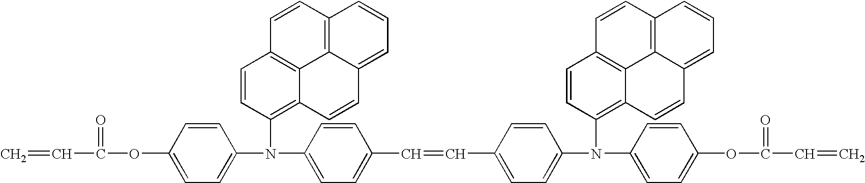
C=CC(=O)OC1=CC=C(N(C2=C3C4=C(C=C2)C=CC2=C4C(=CC=C2)C=C3)C2=CC=C(C=CC3=CC=C(N(C4=C5C6=C(C=C4)C=CC4=C6C(=CC=C4)C=C5)C4=CC=C(OC(=O)C=C)C=C4)C=C3)C=C2)C=C1
